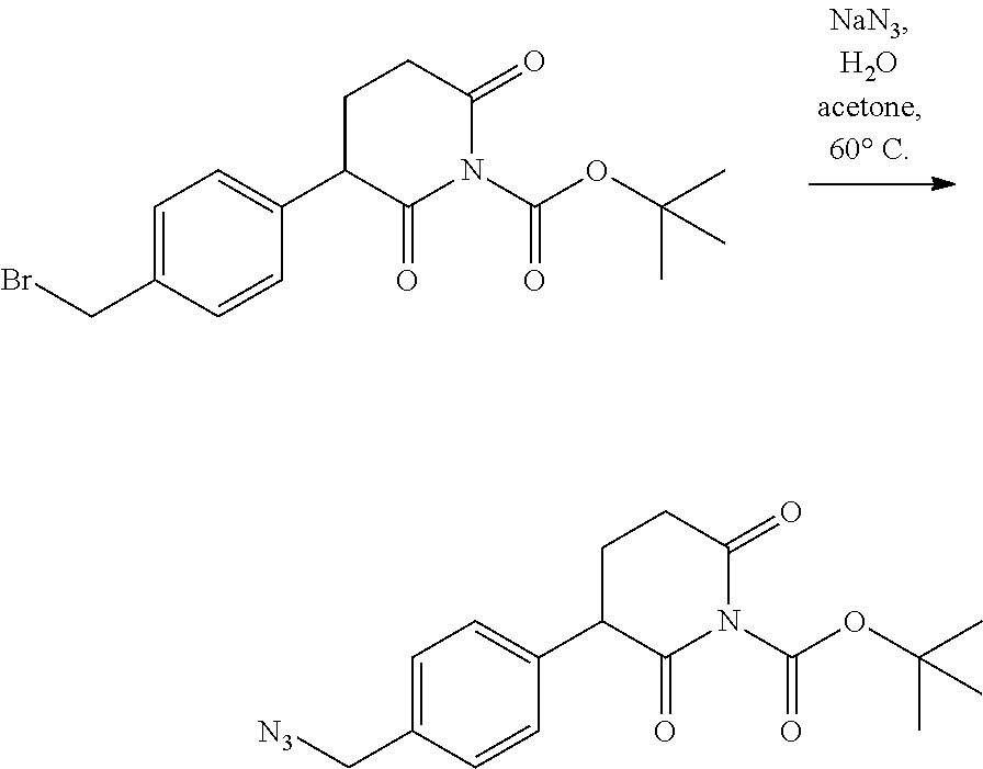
C1=C(CBr)C=CC(C2C(=O)N(C(OC(C)(C)C)=O)C(=O)CC2)=C1.C1=C(C[N3])C=CC(C2C(=O)N(C(OC(C)(C)C)=O)C(=O)CC2)=C1
